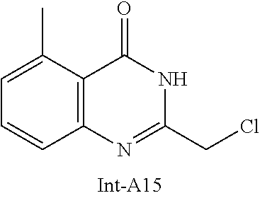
C1=C(C)C2=C(C=C1)N=C(CCl)NC2=O
